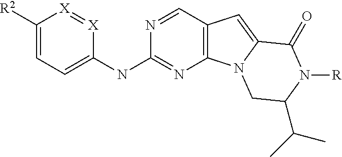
C1([R2])=CC=C(NC2=NC3=C(C=N2)C=C2N3CC(C(C)C)N([R])C2=O)[X]=[X]1
